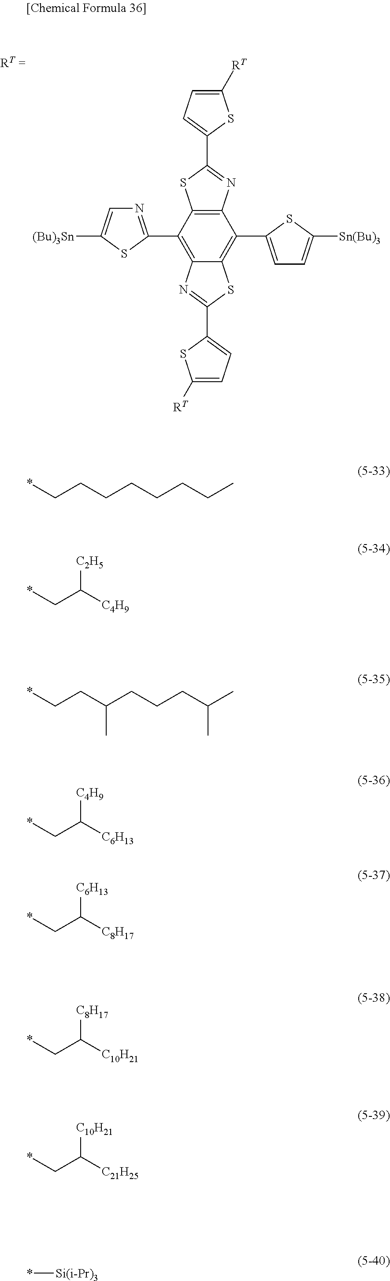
C12=C(C3=NC=C([(Bu)3Sn])S3)C3=C(C(C4=CC=C([Sn(Bu)3])S4)=C1SC(C1=CC=C([RT])S1)=N2)N=C(C1=CC=C([RT])S1)S3.*CCCCCCCC.*CC([C4H9])[C2H5].*CCC(CCCC(C)C)C.*CC([C6H13])[C4H9].*CC([C8H17])[C6H13].*CC([C10H21])[C8H17].*CC([C21H25])[C10H21].*[Si(i-Pr)3]
